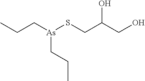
CCC[As](SCC(CO)O)CCC
